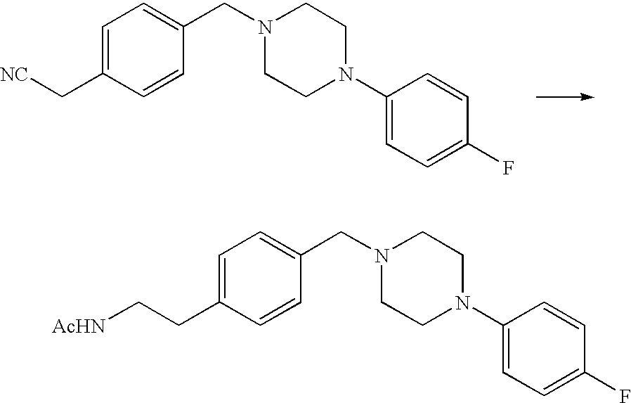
C1=C(C[NC])C=CC(CN2CCN(C3=CC=C(F)C=C3)CC2)=C1.C1=C(CC[AcHN])C=CC(CN2CCN(C3=CC=C(F)C=C3)CC2)=C1
